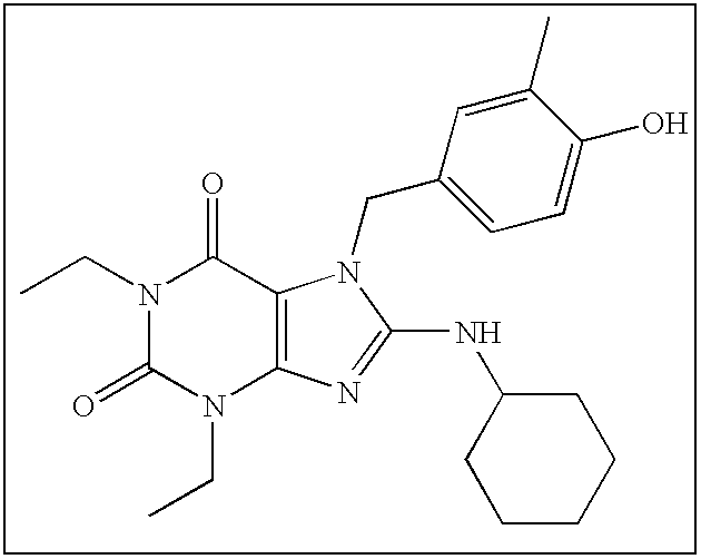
N1(CC)C(=O)N(CC)C2=C(C1=O)N(CC1=CC=C(O)C(C)=C1)C(NC1CCCCC1)=N2
